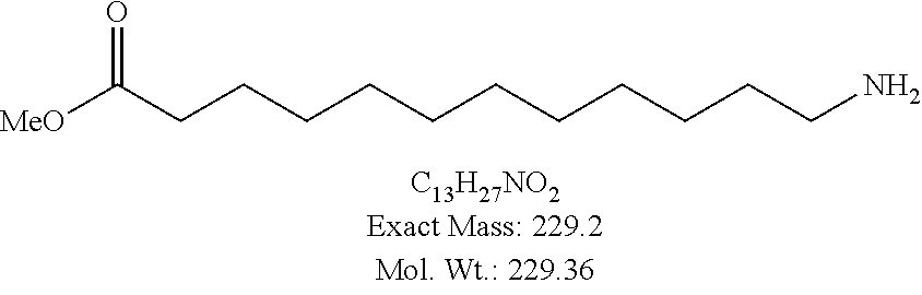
[MeO]C(CCCCCCCCCCCN)=O
